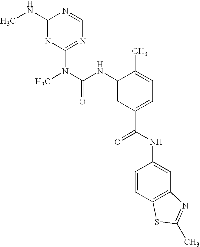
C1(NC)=NC(N(C)C(NC2=CC(C(=O)NC3=CC4=C(C=C3)SC(C)=N4)=CC=C2C)=O)=NC=N1
